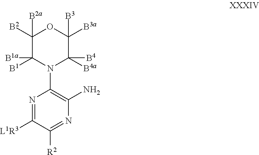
N1=C([L1R3])C([R2])=NC(N)=C1N1C([B4a])([B4])C([B3a])([B3])OC([B2])([B2a])C1([B1])[B1a]
